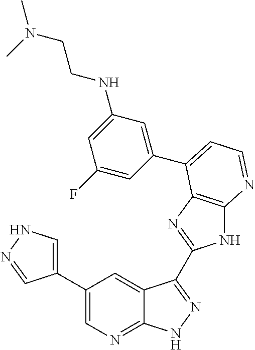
C1(C2=CNN=C2)=CN=C2C(=C1)C(C1=NC3=C(N1)N=CC=C3C1=CC(NCCN(C)C)=CC(F)=C1)=NN2
